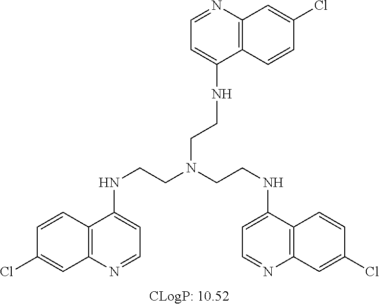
C12=C(N=CC=C1NCCN(CCNC1=CC=NC3=C1C=CC(Cl)=C3)CCNC1=CC=NC3=C1C=CC(Cl)=C3)C=C(Cl)C=C2
